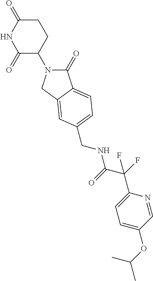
C1(=O)N(C2CCC(=O)NC2=O)CC2=CC(CNC(C(F)(C3=CC=C(OC(C)C)C=N3)F)=O)=CC=C12
